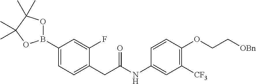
C1(B2OC(C)(C)C(C)(C)O2)=CC=C(CC(NC2=CC([CF3])=C(OCC[OBn])C=C2)=O)C(F)=C1
